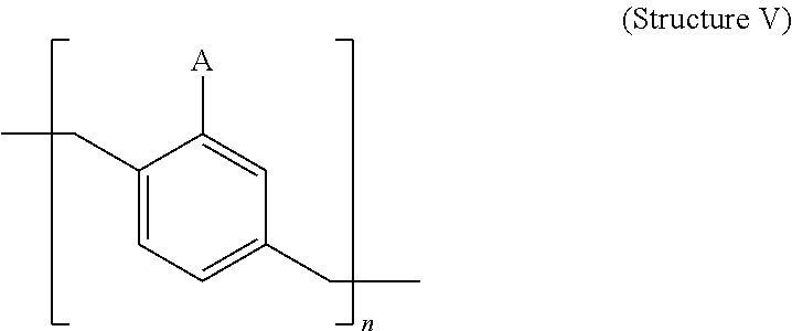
C1(CC)=CC=C(CC)C=C1[A]
